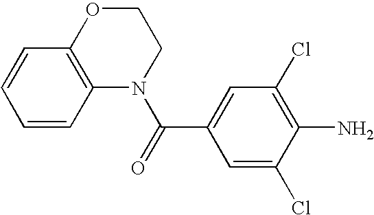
C1=CC2=C(C=C1)OCCN2C(=O)C1=CC(Cl)=C(N)C(Cl)=C1
